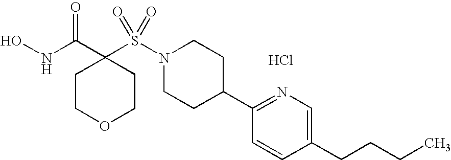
ONC(C1(S(N2CCC(C3=NC=C(CCCC)C=C3)CC2)(=O)=O)CCOCC1)=O.Cl
